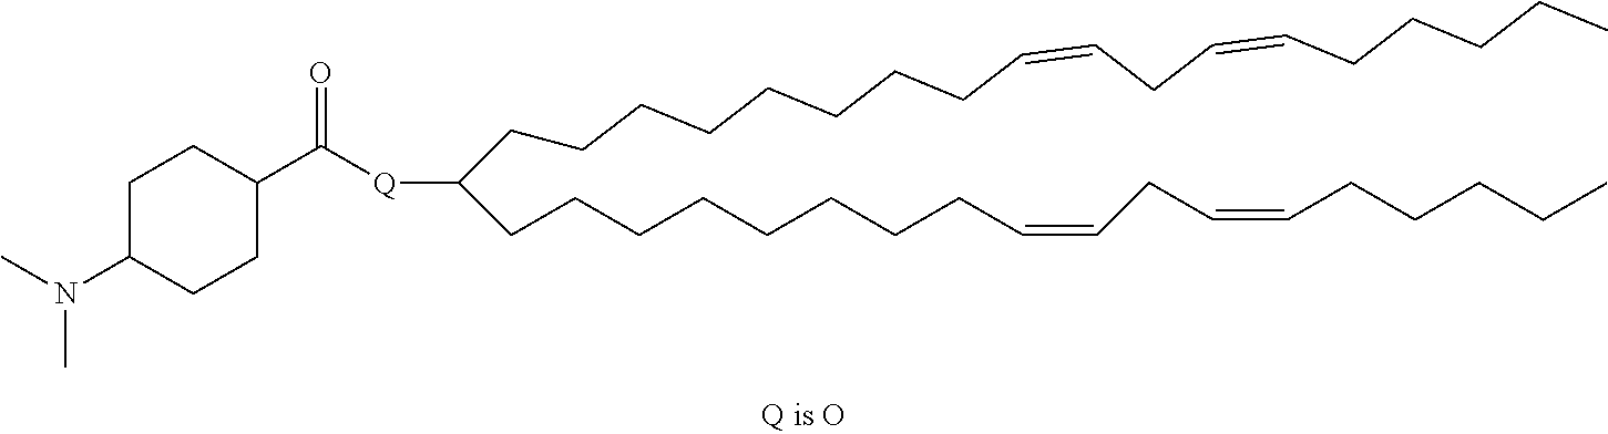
C(CCCCCCCCC=CCC=CCCCCC)(CCCCCCCCC=CCC=CCCCCC)[Q]C(C1CCC(N(C)C)CC1)=O
